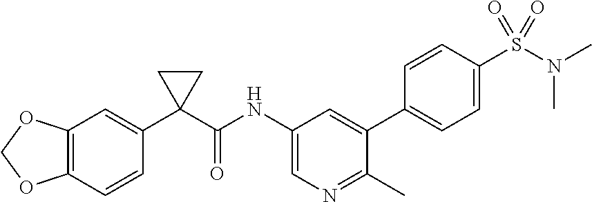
C12=C(C=CC(C3(C(=O)NC4=CN=C(C)C(C5=CC=C(S(N(C)C)(=O)=O)C=C5)=C4)CC3)=C1)OCO2
